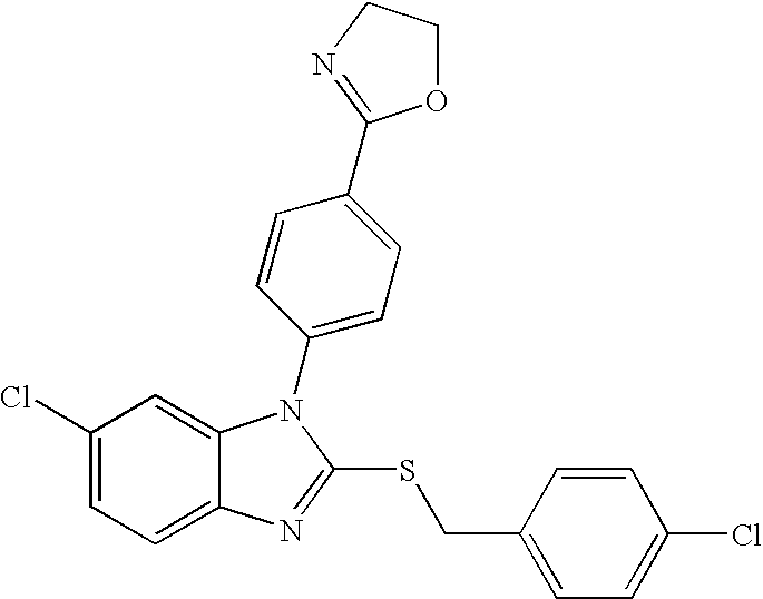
C1(Cl)=CC=C2C(=C1)N(C1=CC=C(C3=NCCO3)C=C1)C(SCC1=CC=C(Cl)C=C1)=N2
